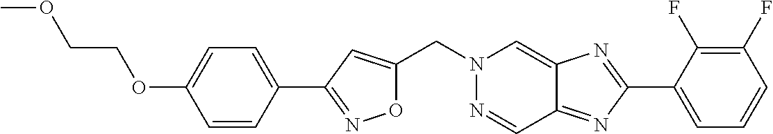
O1C(CN2N=CC3=NC(C4=CC=CC(F)=C4F)=NC3=C2)=CC(C2=CC=C(OCCOC)C=C2)=N1
